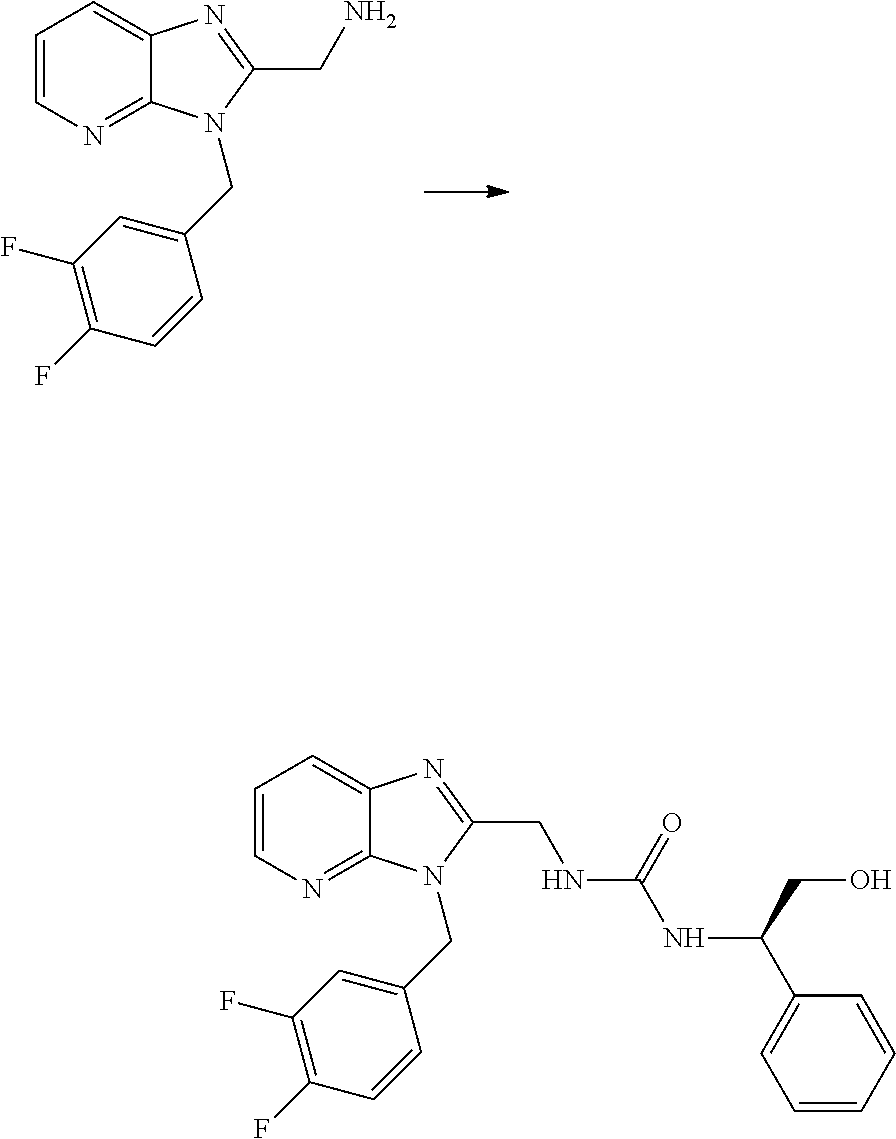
C1=CN=C2C(=C1)N=C(CN)N2CC1=CC(F)=C(F)C=C1.C1=CN=C2C(=C1)N=C(CNC(NC(C1=CC=CC=C1)CO)=O)N2CC1=CC(F)=C(F)C=C1
